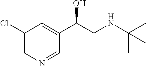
C1(Cl)=CN=CC(C(CNC(C)(C)C)O)=C1
